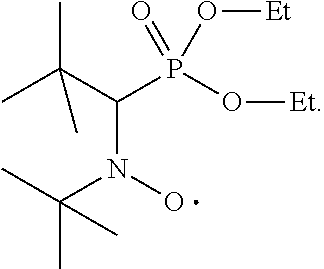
CC(C(P(O[Et])(O[Et])=O)N(O)C(C)(C)C)(C)C
